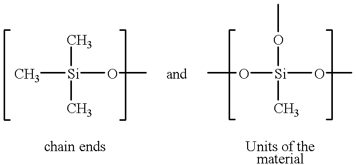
C[Si](C)(C)OC.O([Si](OC)(C)OC)C
